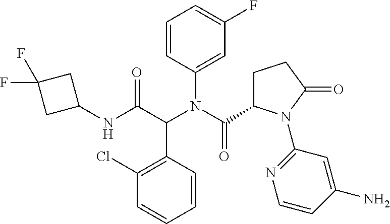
C1(NC(C(N(C(=O)C2CCC(=O)N2C2=NC=CC(N)=C2)C2=CC(F)=CC=C2)C2=C(Cl)C=CC=C2)=O)CC(F)(F)C1
